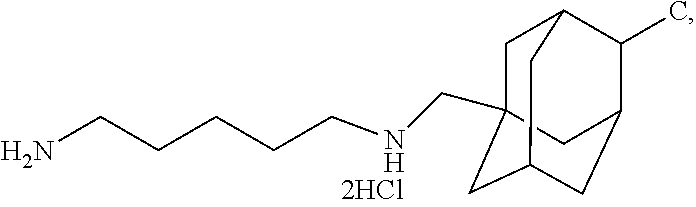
C1C2(CNCCCCCN)CC3CC(C(C)C1C3)C2
